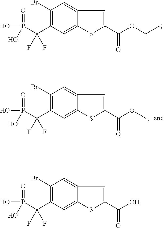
C1=C2C(=CC(C(P(=O)(O)O)(F)F)=C1Br)SC(C(OCC)=O)=C2.C1=C2C(=CC(C(P(=O)(O)O)(F)F)=C1Br)SC(C([OH])=O)=C2.C1=C2C(=CC(C(P(=O)(O)O)(F)F)=C1Br)SC(C(OC)=O)=C2
